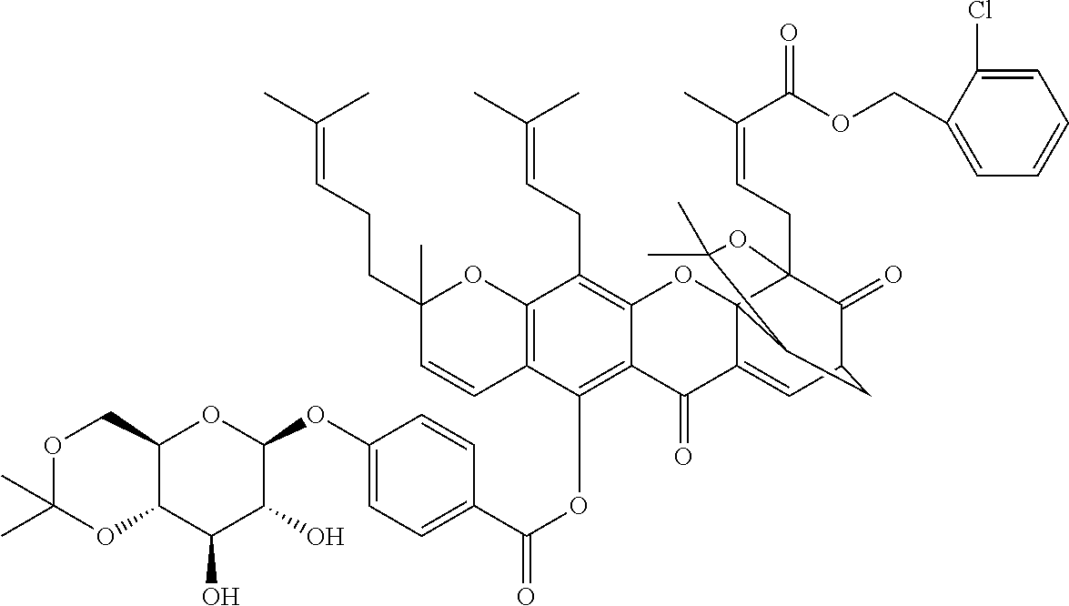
C12=C(OC(C3=CC=C(OC4C(O)C(O)C5C(O4)COC(C)(C)O5)C=C3)=O)C3=C(C(CC=C(C)C)=C1OC14C(=CC5C(=O)C1(CC=C(C)C(=O)OCC1=CC=CC=C1Cl)OC(C)(C)C4C5)C2=O)OC(C)(CCC=C(C)C)C=C3
